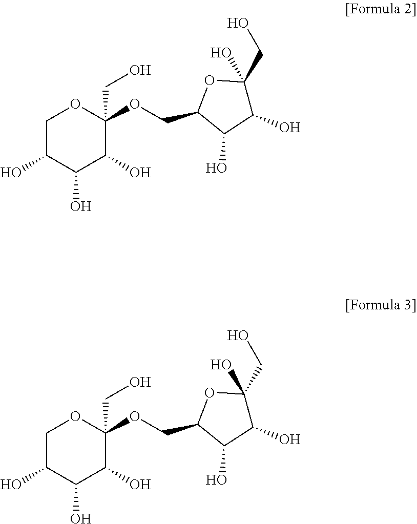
C1C(O)C(O)C(O)C(CO)(OCC2C(O)C(O)C(CO)(O)O2)O1.C1C(O)C(O)C(O)C(CO)(OCC2C(O)C(O)C(CO)(O)O2)O1
